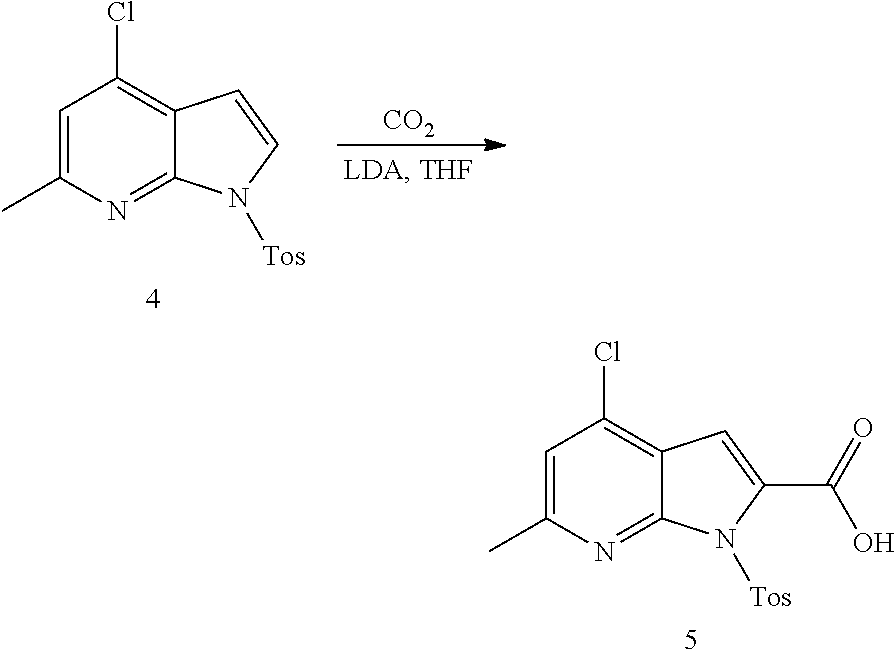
C1=C(C)N=C2C(=C1Cl)C=C(C(=O)O)N2[Tos].C1=C(C)N=C2C(=C1Cl)C=CN2[Tos].[CO2]
